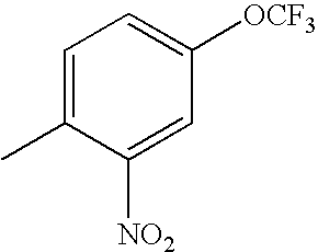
C1=C(C)C([NO2])=CC([OCF3])=C1
